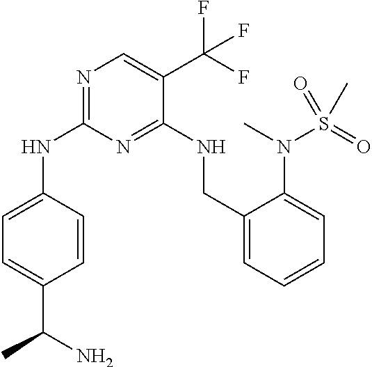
C1=CC(NC2=NC=C(C(F)(F)F)C(NCC3=CC=CC=C3N(S(C)(=O)=O)C)=N2)=CC=C1C(N)C
